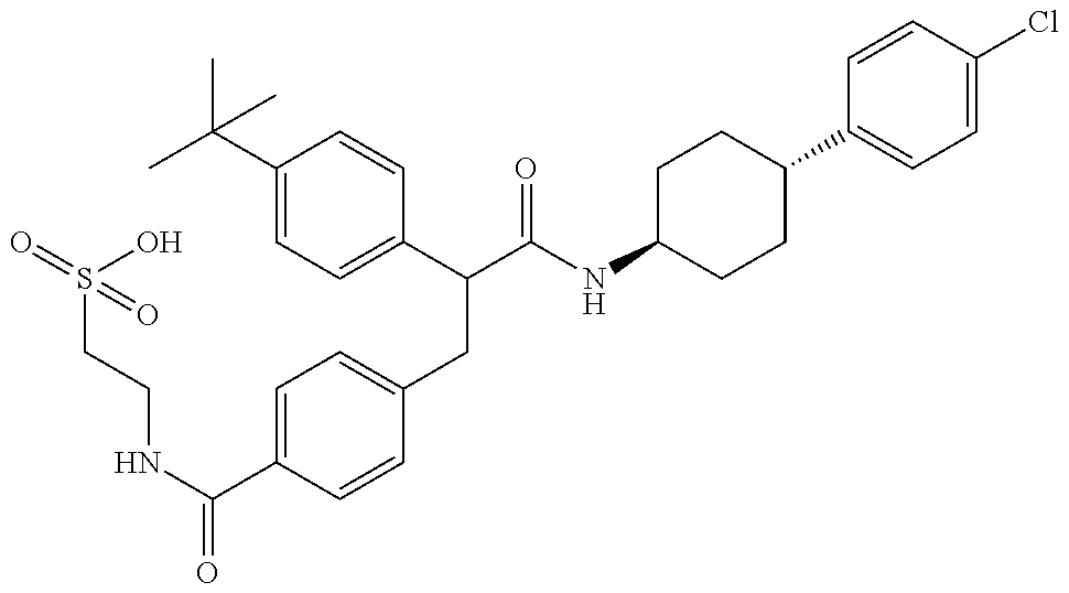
N(C(=O)C1=CC=C(CC(C(NC2CCC(C3=CC=C(Cl)C=C3)CC2)=O)C2=CC=C(C(C)(C)C)C=C2)C=C1)CCS(O)(=O)=O
